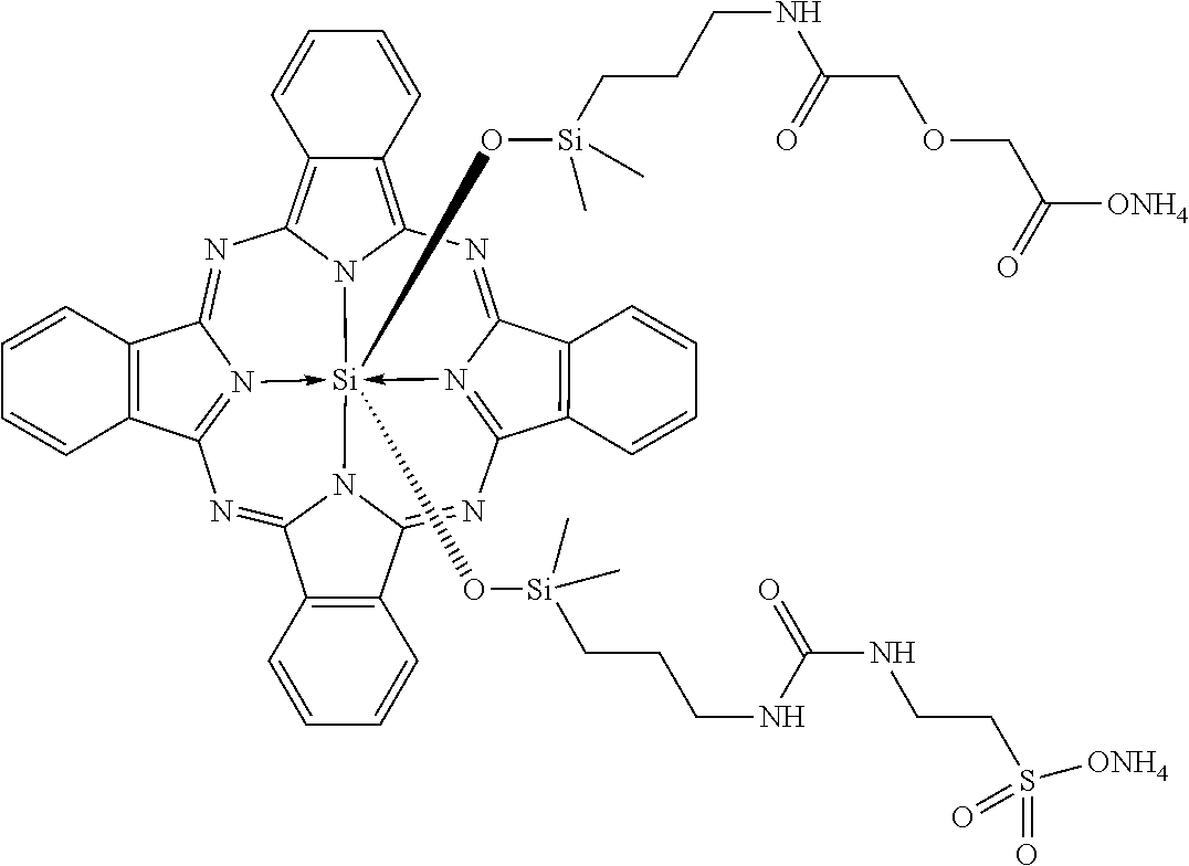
N1=C2N3->[Si]45(O[Si](CCCNC(NCCS(=O)(=O)[ONH4])=O)(C)C)(O[Si](C)(CCCNC(=O)COCC([ONH4])=O)C)-N6=C(N=C7N4C(=NC=3C3=C2C=CC=C3)C2=C7C=CC=C2)C2=C(C6=NC3=C4C(=C1N35)C=CC=C4)C=CC=C2
